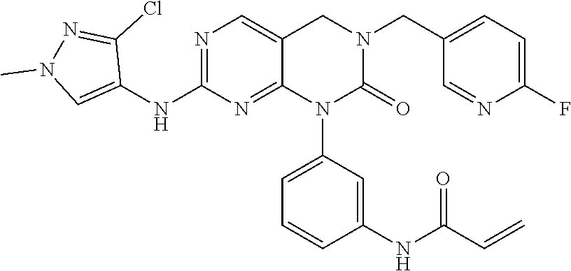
N1=CC(CN2CC3=CN=C(NC4=CN(C)N=C4Cl)N=C3N(C3=CC=CC(NC(C=C)=O)=C3)C2=O)=CC=C1F
